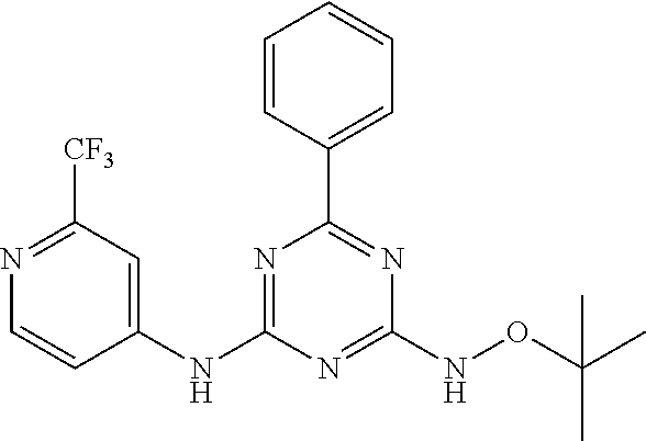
N1=C([CF3])C=C(NC2=NC(C3=CC=CC=C3)=NC(NOC(C)(C)C)=N2)C=C1
